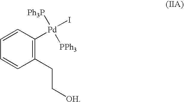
C1=CC=CC(CC[OH])=C1[Pd](I)([Ph3P])[PPh3]
